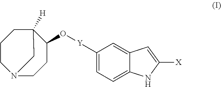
N12CCC(O[Y]C3=CC=C4C(=C3)C=C([X])N4)C([H])(CCC1)C2
